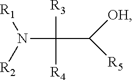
N(C([R3])(C([OH])[R5])[R4])([R1])[R2]
